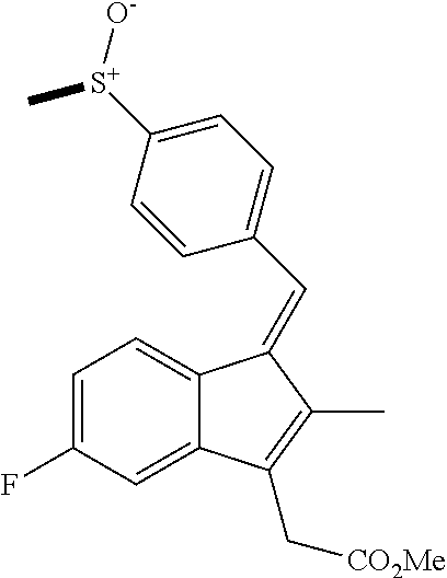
C1=C(F)C=C2C(=C1)C(=CC1=CC=C([S+]([O-])C)C=C1)C(C)=C2C[CO2Me]
